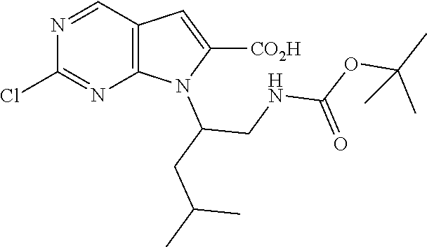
N1=CC2=C(N=C1Cl)N(C(CNC(OC(C)(C)C)=O)CC(C)C)C([CO2H])=C2
